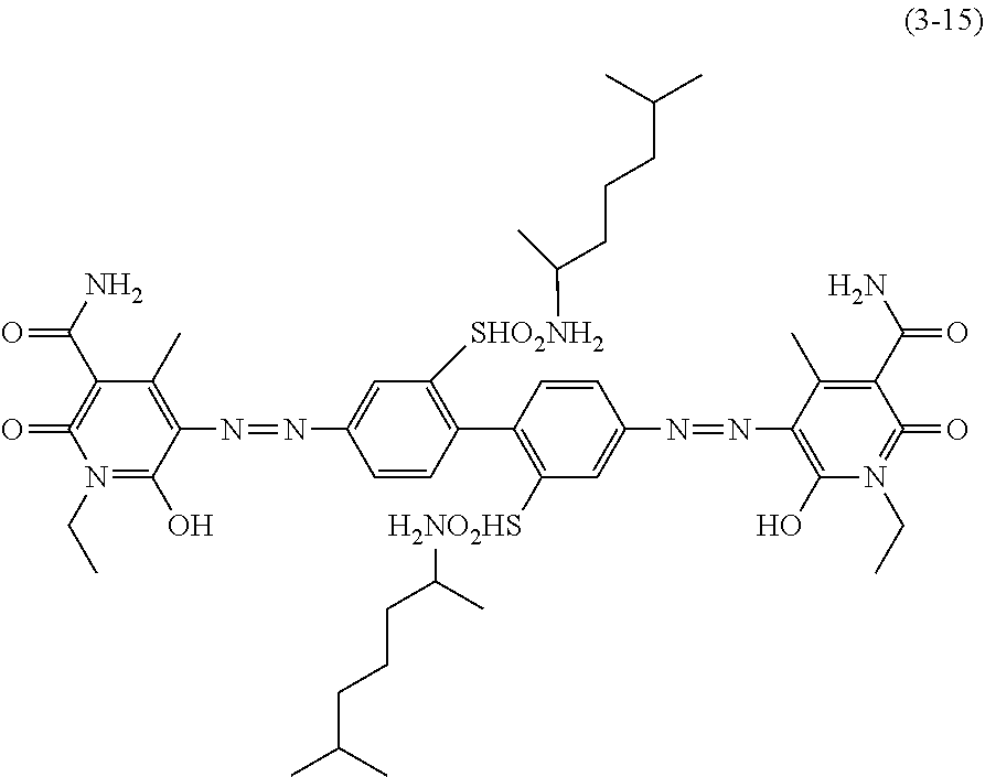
N1(CC)=C(O)C(N=NC2=CC([SHO2NH2]C(CCCC(C)C)C)=C(C3=C([H2NO2HS]C(CCCC(C)C)C)C=C(N=NC4=C(O)N(CC)=C(=O)C(C(N)=O)=C4C)C=C3)C=C2)=C(C)C(C(N)=O)=C1=O
